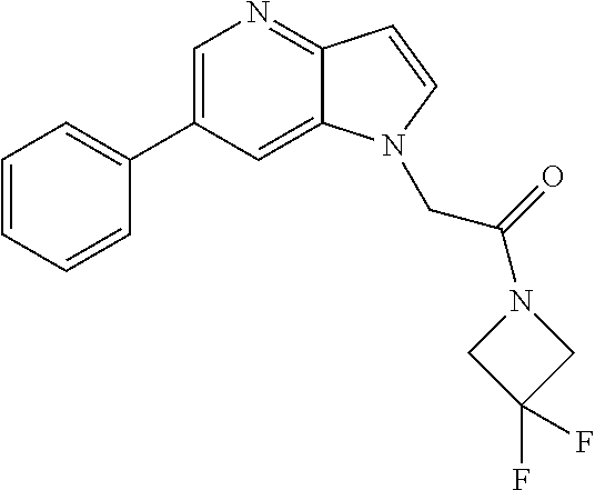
C1=CC=CC(C2=CN=C3C(=C2)N(CC(N2CC(F)(F)C2)=O)C=C3)=C1
